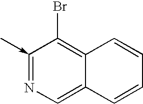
C1(<-C)=NC=C2C(=C1Br)C=CC=C2
